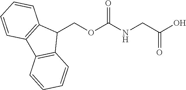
C1(COC(NCC(O)=O)=O)C2=C(C3=C1C=CC=C3)C=CC=C2
